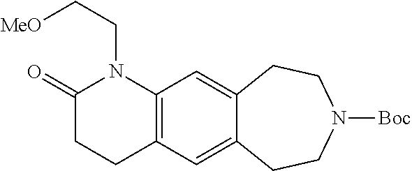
C12=C(C=C3C(=C1)CCN([Boc])CC3)CCC(=O)N2CC[MeO]
